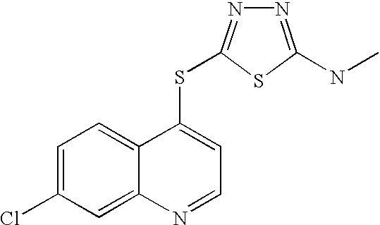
C1=C(Cl)C=C2C(=C1)C(SC1=NN=C(NC)S1)=CC=N2
